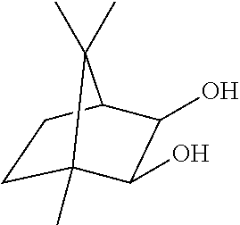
C1C2(C)C(O)C(O)C(C1)C2(C)C
